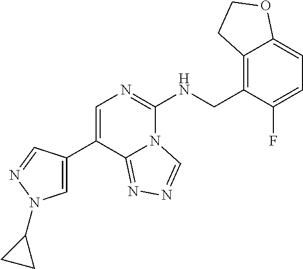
C1=C(C2=CN=C(NCC3=C4C(=CC=C3F)OCC4)N3C2=NN=C3)C=NN1C1CC1
